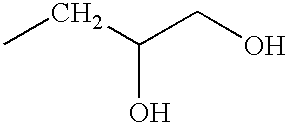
CCC(CO)O
